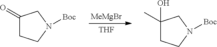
C1(=O)CCN([Boc])C1.[MeMgBr].[THF].C1(C)(O)CCN([Boc])C1
